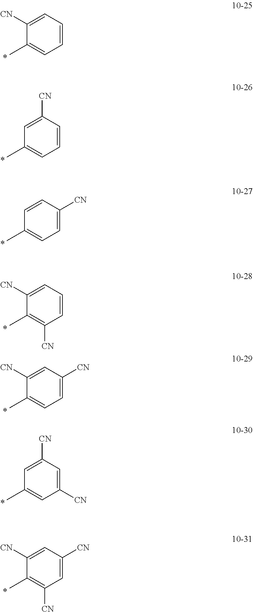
C1=CC=C([CN])C(C)=C1.C1=CC([CN])=CC(C)=C1.C1=C([CN])C=CC(C)=C1.C1=C([CN])C=C([CN])C(C)=C1.C1([CN])=CC([CN])=CC(C)=C1.C1=C([CN])C=C([CN])C(C)=C1[CN].C1=CC=C([CN])C(C)=C1[CN]
